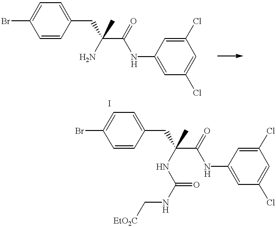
C1=CC(CC(C(NC2=CC(Cl)=CC(Cl)=C2)=O)(N)C)=CC=C1Br.C1=CC(CC(C(NC2=CC(Cl)=CC(Cl)=C2)=O)(NC(NC[EtO2C])=O)C)=CC=C1Br
